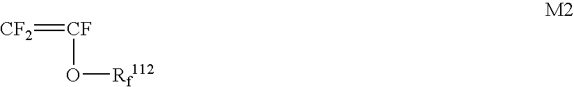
[CF](O[Rf112])=[CF2]
